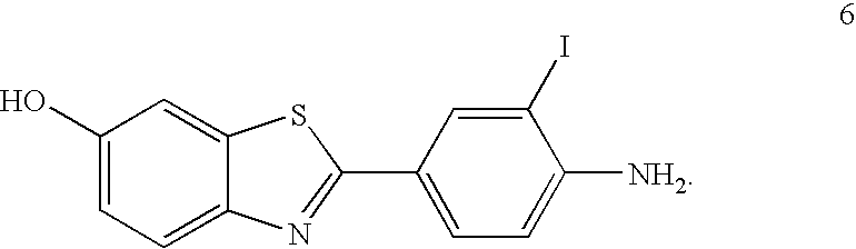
C1(O)=CC=C2C(=C1)SC(C1=CC=C([NH2])C(I)=C1)=N2
